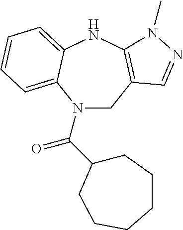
C1C2=C(NC3=CC=CC=C3N1C(=O)C1CCCCCC1)N(C)N=C2
